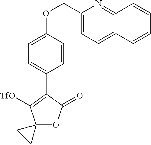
C1(OCC2=CC=C3C(=N2)C=CC=C3)=CC=C(C2=C([TfO])C3(OC2=O)CC3)C=C1
